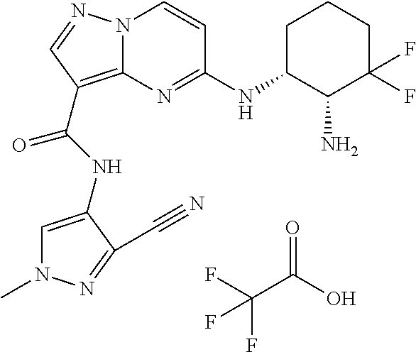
FC(C(O)=O)(F)F.N(C(=O)C1=C2N(N=C1)C=CC(NC1C(N)C(F)(F)CCC1)=N2)C1=CN(C)N=C1C#N
